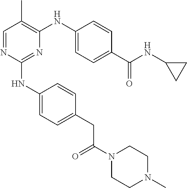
C1=NC(NC2=CC=C(CC(N3CCN(C)CC3)=O)C=C2)=NC(NC2=CC=C(C(NC3CC3)=O)C=C2)=C1C
